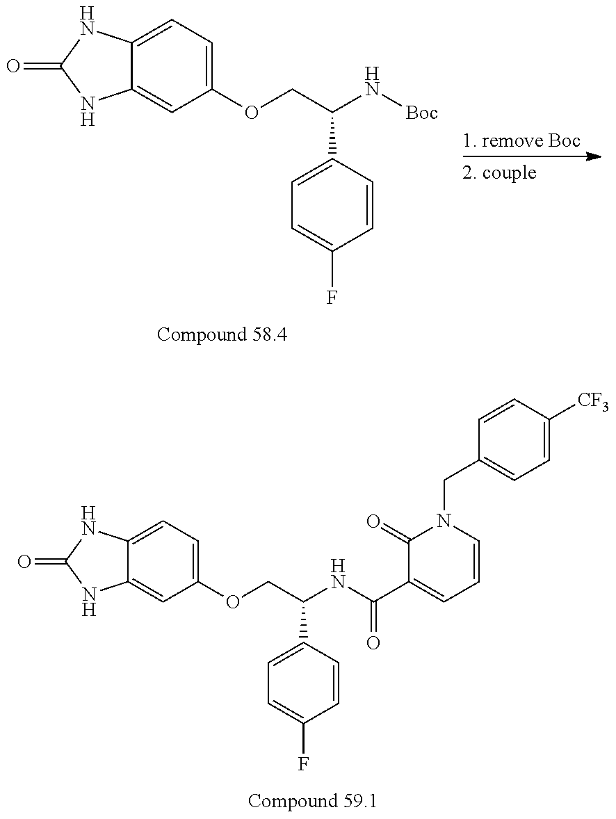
C1(OCC(N[Boc])C2=CC=C(F)C=C2)=CC=C2C(=C1)NC(=O)N2.C1(OCC(NC(C2=CC=CN(CC3=CC=C([CF3])C=C3)C2=O)=O)C2=CC=C(F)C=C2)=CC=C2C(=C1)NC(=O)N2
